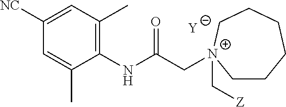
[Y].C1=C(C)C(NC(C[N+]2(C[Z])CCCCCC2)=O)=C(C)C=C1[NC]
